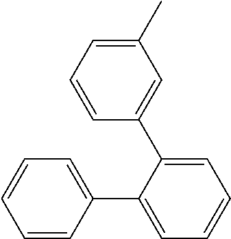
C1=CC(C2=CC=CC=C2C2=CC(C)=CC=C2)=CC=C1
